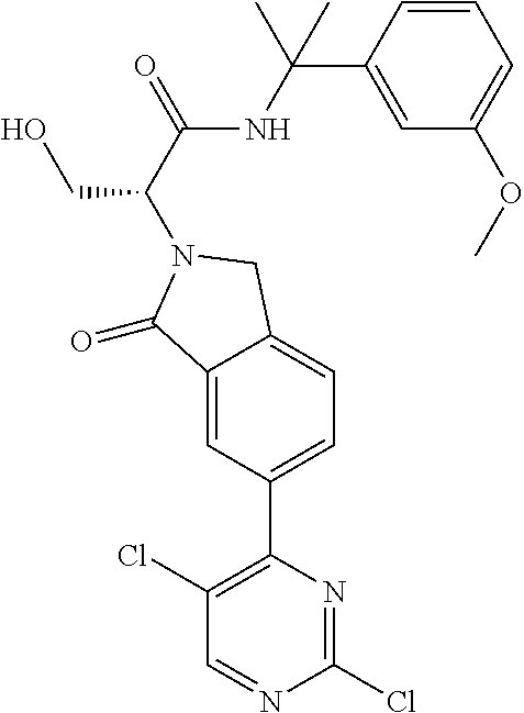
C1=C(C(NC(C(CO)N2CC3=CC=C(C4=C(Cl)C=NC(Cl)=N4)C=C3C2=O)=O)(C)C)C=CC=C1OC
